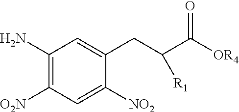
C1(N)=C([O2N])C=C([NO2])C(CC(C([OR4])=O)[R1])=C1
